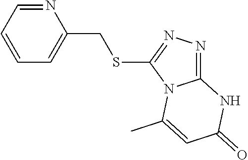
N1=CC=CC=C1CSC1=NN=C2N1C(C)=CC(=O)N2
